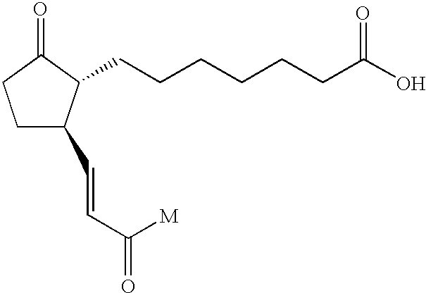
C1C(C=CC(=O)[M])C(CCCCCCC(O)=O)C(=O)C1
